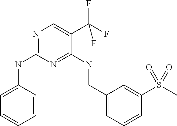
N1=C(NC2=CC=CC=C2)N=C(NCC2=CC=CC(S(C)(=O)=O)=C2)C(C(F)(F)F)=C1
